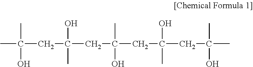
CC(O)(C)CC(C)(O)CC(O)(C)CC(CC(C)(C)O)(O)C
